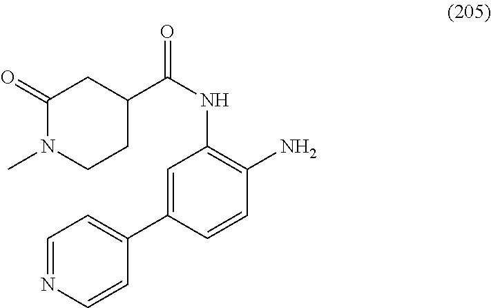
C1(=O)N(C)CCC(C(NC2=C(N)C=CC(C3=CC=NC=C3)=C2)=O)C1
